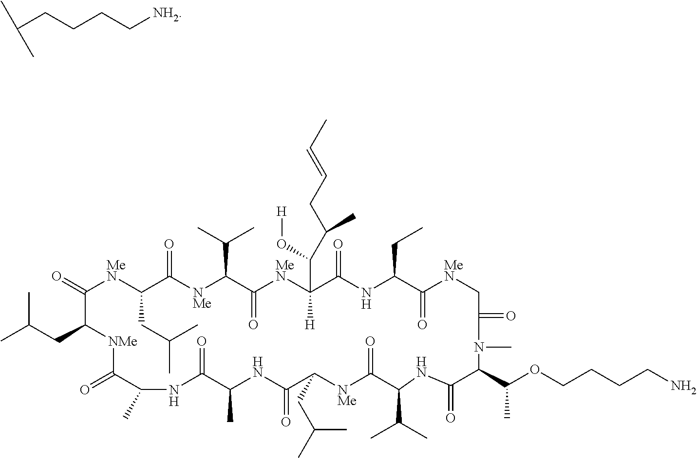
C(CCCC[NH2])(C)C.CC(CC1[NMe]C(=O)C(C)NC(=O)C(C)NC(=O)C(CC(C)C)[NMe]C(=O)C(C(C)C)NC(=O)C(C(C)OCCCCN)N(C)C(=O)C[MeN]C(=O)C(CC)NC(=O)C([H])(C(C(CC=CC)C)O[H])[MeN]C(=O)C(C(C)C)[NMe]C(=O)C(CC(C)C)[MeN]C1=O)C
